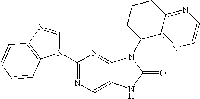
C12=CN=C(N3C=NC4=C3C=CC=C4)N=C1N(C1C3=NC=CN=C3CCC1)C(=O)N2
